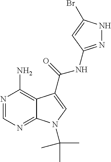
N1=CN=C2C(=C1N)C(C(=O)NC1=NNC(Br)=C1)=CN2C(C)(C)C
